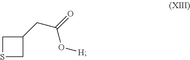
C1SCC1CC(=O)O[H]
